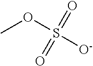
COS([O-])(=O)=O
